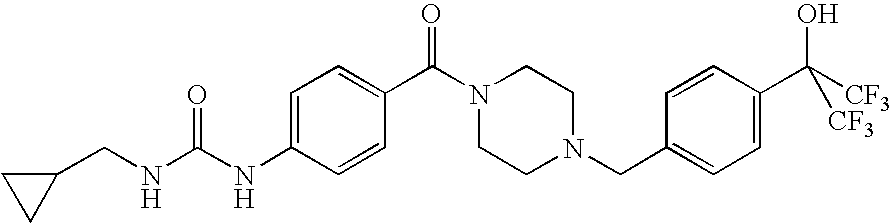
C1(CNC(NC2=CC=C(C(=O)N3CCN(CC4=CC=C(C(O)([CF3])[CF3])C=C4)CC3)C=C2)=O)CC1
